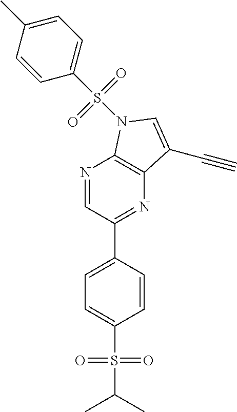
N1=CC(C2=CC=C(S(C(C)C)(=O)=O)C=C2)=NC2=C1N(S(C1=CC=C(C)C=C1)(=O)=O)C=C2C#C
